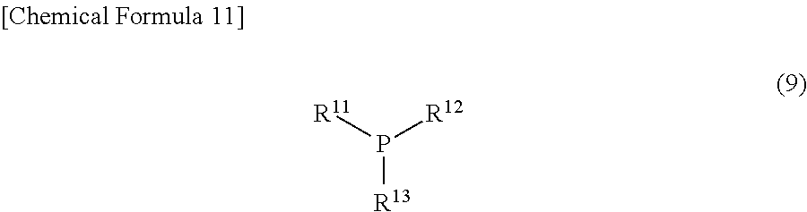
P([R13])([R11])[R12]
